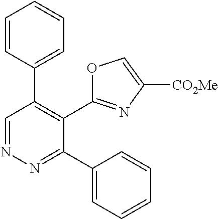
N1=CC(C2=CC=CC=C2)=C(C2=NC([CO2Me])=CO2)C(C2=CC=CC=C2)=N1
